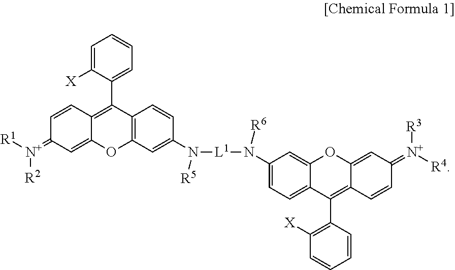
C12=C(C=C(N([L1]N(C3=CC=C4C(=C3)OC3=CC(=[N+]([R4])[R3])C=CC3=C4C3=C([X])C=CC=C3)[R6])[R5])C=C1)OC1=CC(=[N+]([R1])[R2])C=CC1=C2C1=CC=CC=C1[X]
